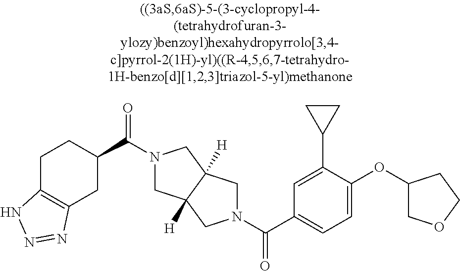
C1C2([H])C([H])(CN1C(C1CC3=C(CC1)NN=N3)=O)CN(C(C1=CC=C(OC3COCC3)C(C3CC3)=C1)=O)C2
